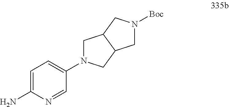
C1=C(N)N=CC(N2CC3C(C2)CN([Boc])C3)=C1
